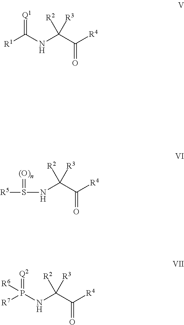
[Q1]=C(NC(C(=O)[R4])([R2])[R3])[R1].N(C(C(=O)[R4])([R2])[R3])S([R5])=[(O)n].N(C(C(=O)[R4])([R2])[R3])P(=[Q2])([R6])[R7]
